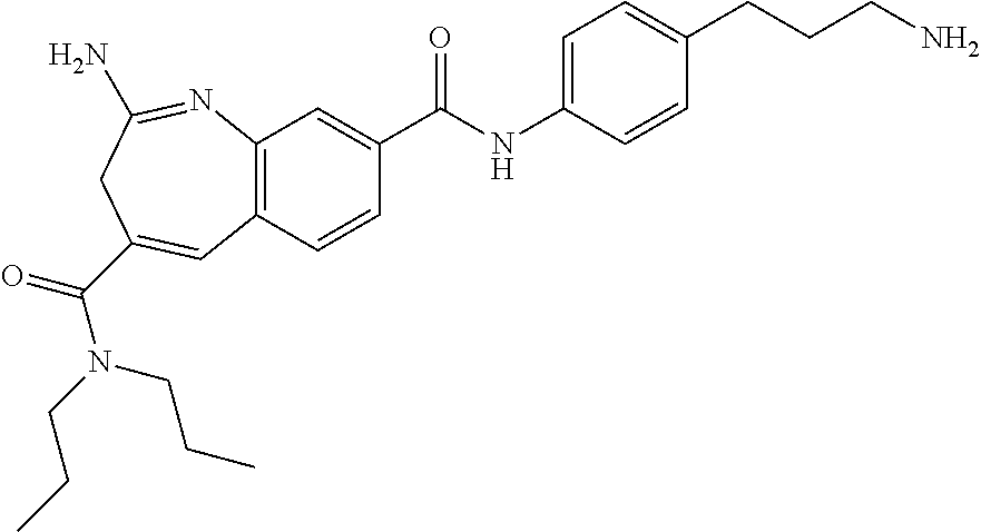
C12=C(C=CC(C(NC3=CC=C(CCCN)C=C3)=O)=C1)C=C(C(N(CCC)CCC)=O)CC(N)=N2
